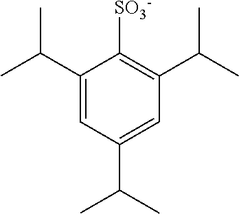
C1(C(C)C)=CC(C(C)C)=C([SO3-])C(C(C)C)=C1
